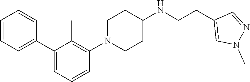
C1=CC=CC(C2=CC=CC(N3CCC(NCCC4=CN(C)N=C4)CC3)=C2C)=C1
